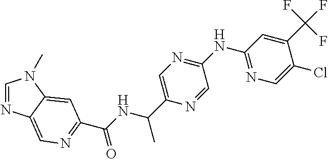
C1=NC2=CN=C(C(=O)NC(C)C3=CN=C(NC4=NC=C(Cl)C(C(F)(F)F)=C4)C=N3)C=C2N1C
